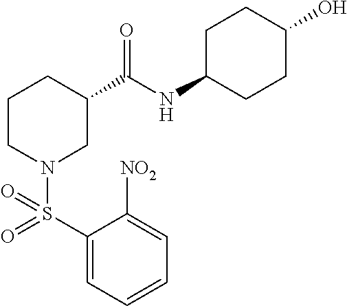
C1(S(N2CC(C(=O)NC3CCC(O)CC3)CCC2)(=O)=O)=CC=CC=C1[NO2]
